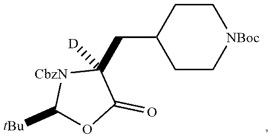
C1C[NBoc]CCC1CC1([D])[NCbz]C([tBu])OC1=O
